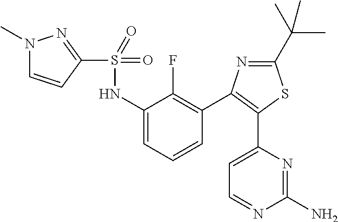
C1(S(NC2=CC=CC(C3=C(C4=CC=NC(N)=N4)SC(C(C)(C)C)=N3)=C2F)(=O)=O)=NN(C)C=C1
